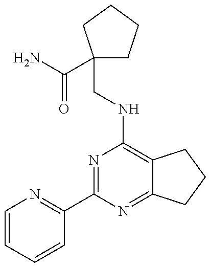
C1=CC=CC(C2=NC(NCC3(C(=O)N)CCCC3)=C3C(=N2)CCC3)=N1
